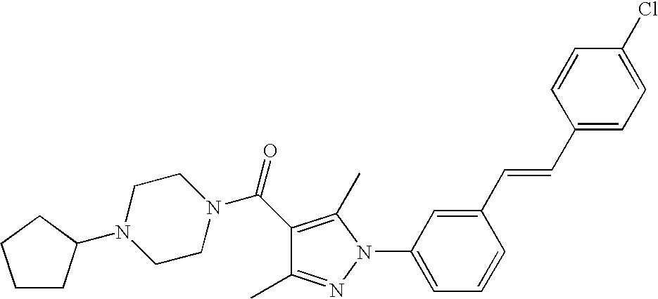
C1(C(=O)N2CCN(C3CCCC3)CC2)=C(C)N(C2=CC=CC(C=CC3=CC=C(Cl)C=C3)=C2)N=C1C
